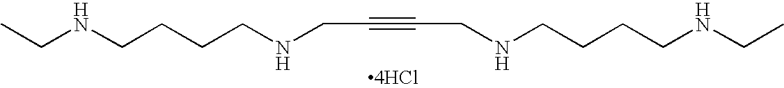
N(CCCCNCC#CCNCCCCNCC)CC.[4HCl]
